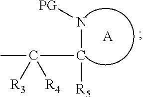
C(C([R5])N[PG])([R3])([R4])C.[A]
